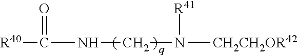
C(N([CH2CH2OR42])[R41])NC([R40])=O
